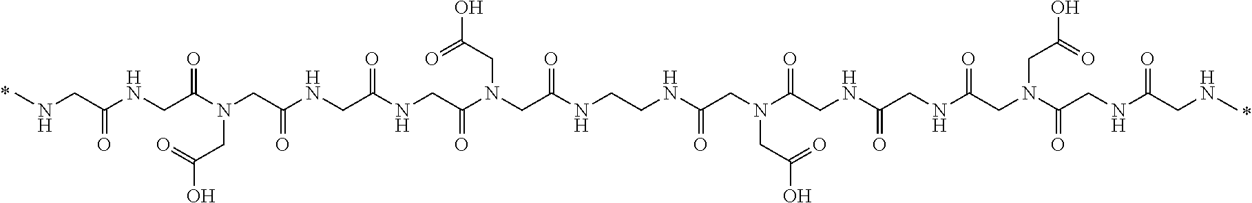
C(NCC(NCC(N(CC(NCCNC(=O)CN(CC(=O)O)C(CNC(=O)CNC(CN(C(CNC(CNC)=O)=O)CC(=O)O)=O)=O)=O)CC(=O)O)=O)=O)(CN(C(=O)CNC(CNC)=O)CC(O)=O)=O
